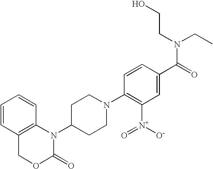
C1=CC2=C(C=C1)N(C1CCN(C3=C([N+](=O)[O-])C=C(C(N(CC)CCO)=O)C=C3)CC1)C(=O)OC2
